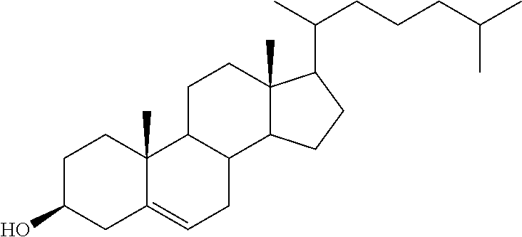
OC1CC2=CCC3C(C2(C)CC1)CCC1(C)C3CCC1C(CCCC(C)C)C
